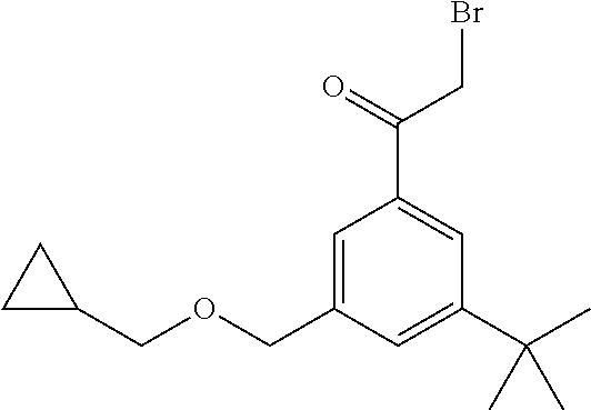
C(OCC1=CC(C(=O)CBr)=CC(C(C)(C)C)=C1)C1CC1
